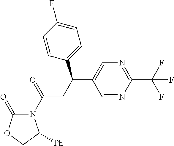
C1=NC(C(F)(F)F)=NC=C1C(CC(=O)N1C(=O)OCC1[Ph])C1=CC=C(F)C=C1
